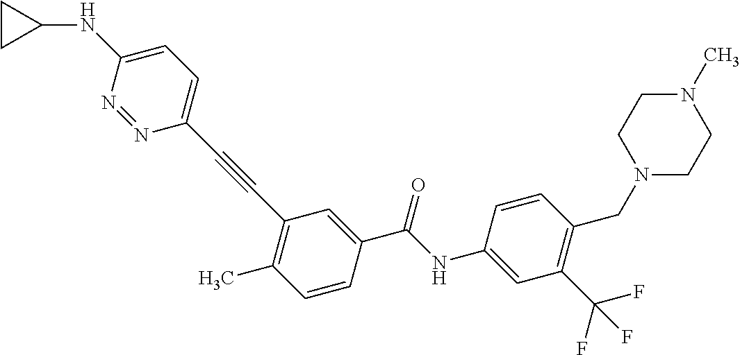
C(C1=CC(C#CC2=CC=C(NC3CC3)N=N2)=C(C)C=C1)(NC1=CC(C(F)(F)F)=C(CN2CCN(C)CC2)C=C1)=O
